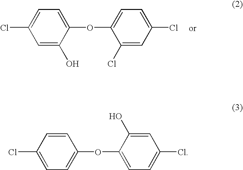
ClC1=CC=C(OC2=CC=C(Cl)C=C2Cl)C(O)=C1.ClC1=CC=C(OC2=CC=C(Cl)C=C2O)C=C1
